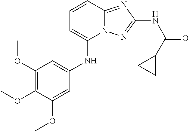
C1(NC2=CC(OC)=C(OC)C(OC)=C2)=CC=CC2=NC(NC(=O)C3CC3)=NN12
